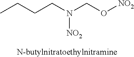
CCCCN(CO[NO2])[NO2]
